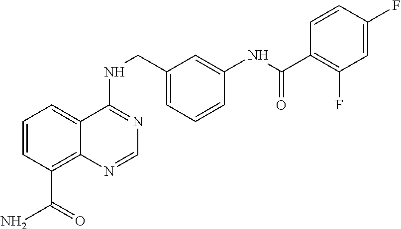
C1=CC(C(N)=O)=C2C(=C1)C(NCC1=CC=CC(NC(C3=C(F)C=C(F)C=C3)=O)=C1)=NC=N2
